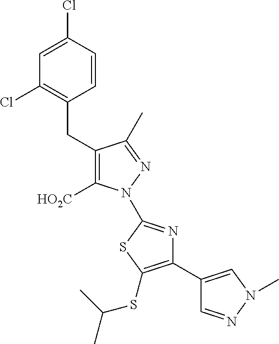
C(C1=C([HO2C])N(C2=NC(C3=CN(C)N=C3)=C(SC(C)C)S2)N=C1C)C1=C(Cl)C=C(Cl)C=C1
